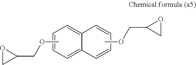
COCC1OC1.C1=C2C(=CC=C1)C=CC=C2.COCC1CO1
